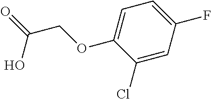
OC(=O)COC1=CC=C(F)C=C1Cl
